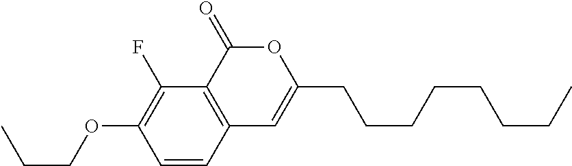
C1=CC2=C(C(F)=C1OCCC)C(=O)OC(CCCCCCCC)=C2
